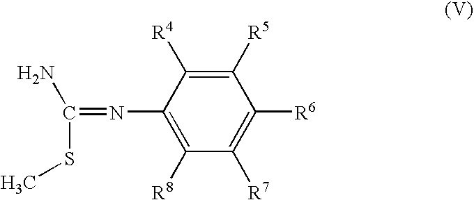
C1(N=C(N)SC)=C([R8])C([R7])=C([R6])C([R5])=C1[R4]
